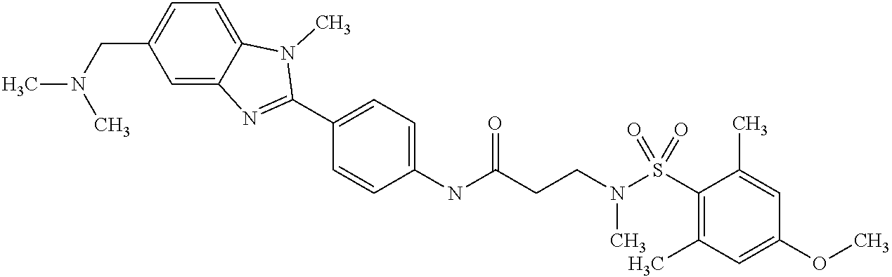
C1(NC(CCN(S(C2=C(C)C=C(OC)C=C2C)(=O)=O)C)=O)=CC=C(C2=NC3=CC(CN(C)C)=CC=C3N2C)C=C1
